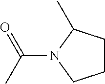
C1CC(C)N(C(C)=O)C1
